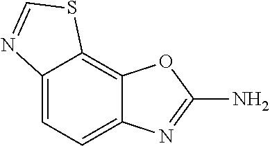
C12=CC=C3C(=C1SC=N2)OC(N)=N3
